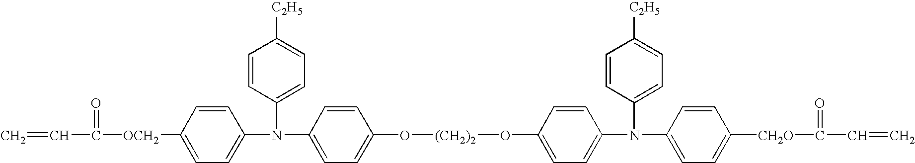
C=CC(=O)[OCH2]C1=CC=C(N(C2=CC=C([C2H5])C=C2)C2=CC=C(O[(CH2)2]OC3=CC=C(N(C4=CC=C([CH2O]C(=O)C=C)C=C4)C4=CC=C([C2H5])C=C4)C=C3)C=C2)C=C1
